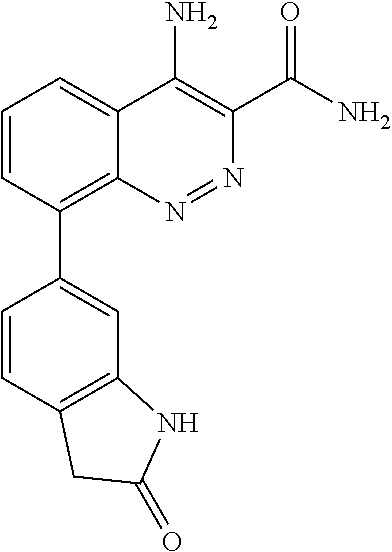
C1=CC(C2=CC3=C(C=C2)CC(=O)N3)=C2C(=C1)C(N)=C(C(N)=O)N=N2
